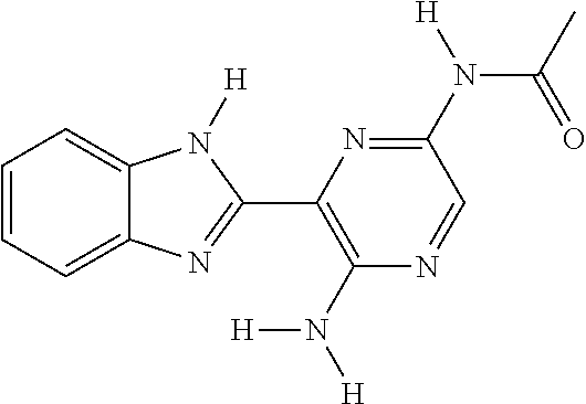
C1=CC=C2C(=C1)N([H])C(C1=C(N([H])[H])N=CC(N(C(=O)C)[H])=N1)=N2
